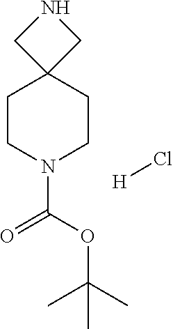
C1CN(C(OC(C)(C)C)=O)CCC12CNC2.[H]Cl
